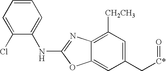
C1(Cl)=CC=CC=C1NC1=NC2=C([CH2CH3])C=C(C[C*]=O)C=C2O1
